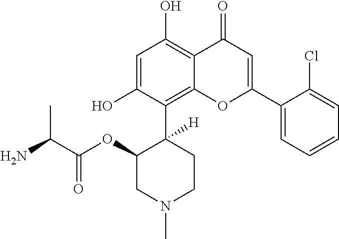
C1=C(O)C(C2([H])C(OC(C(N)C)=O)CN(C)CC2)=C2C(=C1O)C(=O)C=C(C1=CC=CC=C1Cl)O2
